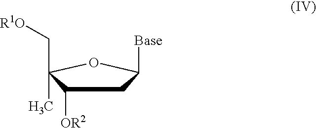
C1C([OR2])C(C[R1O])(C)OC1[Base]
